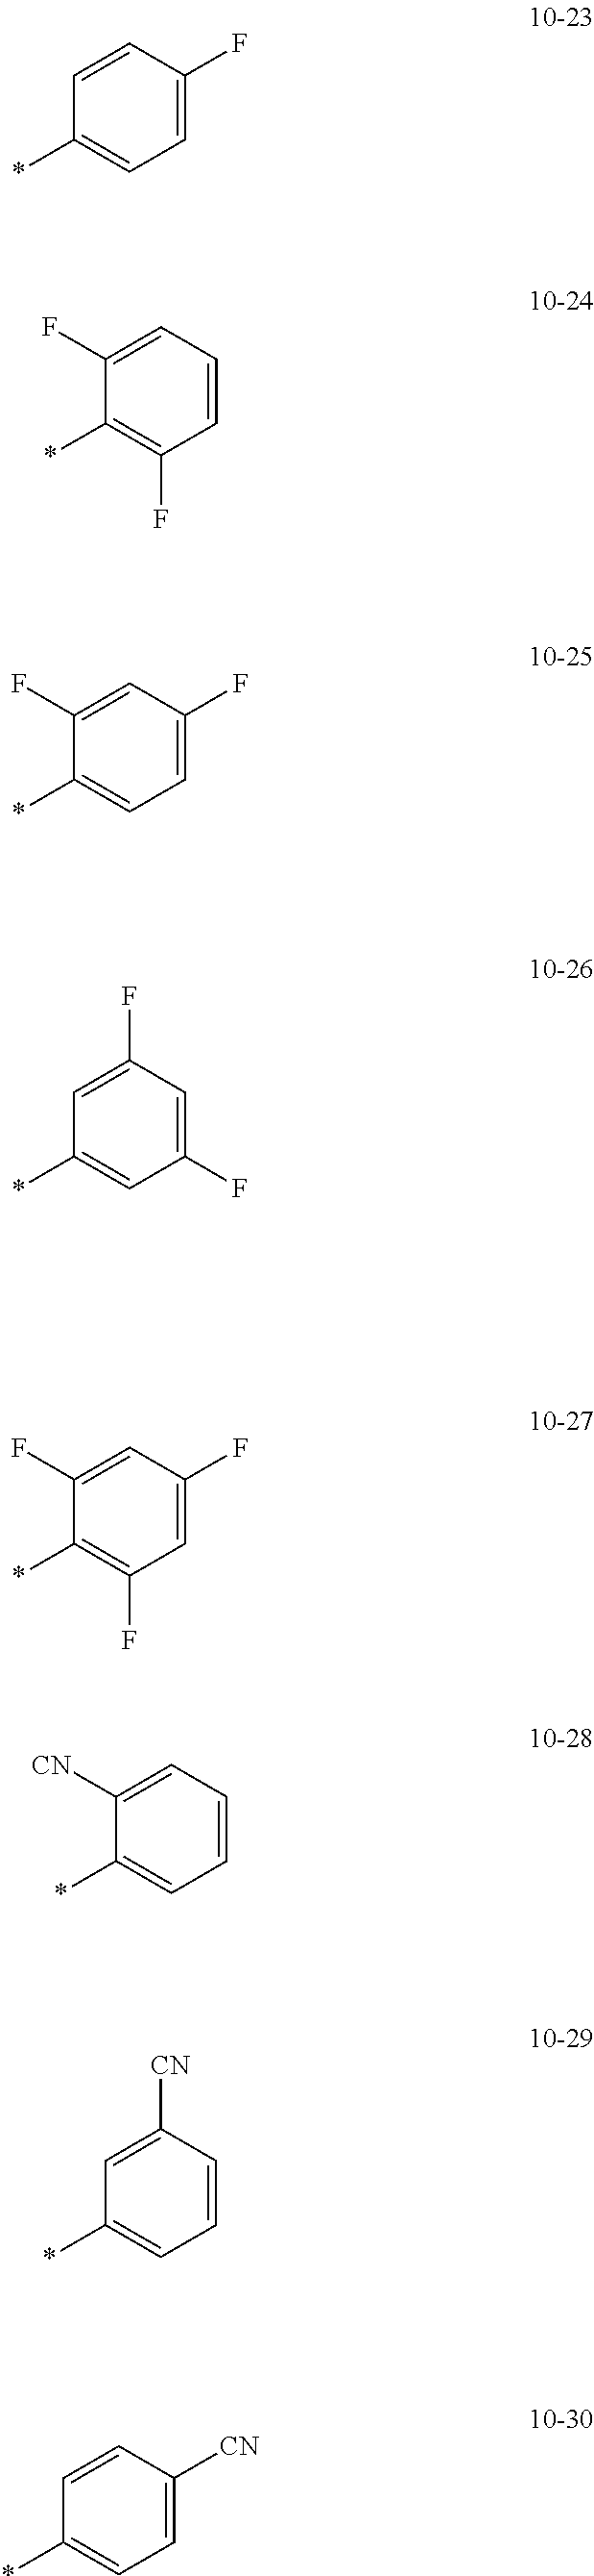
C1=C(F)C=CC(*)=C1.C1=CC=C(F)C(*)=C1F.C1=C(F)C=C(F)C(*)=C1.C1(F)=CC(F)=CC(*)=C1.C1=C(F)C=C(F)C(*)=C1F.C1=CC=C([CN])C(*)=C1.C1=CC([CN])=CC(*)=C1.C1=C([CN])C=CC(*)=C1
